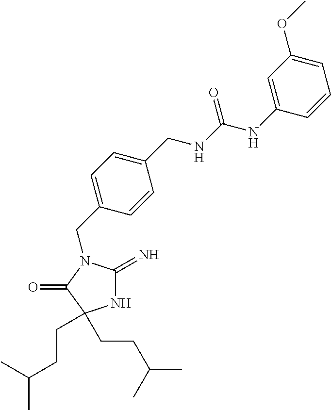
N1C(=N)N(CC2=CC=C(CNC(NC3=CC(OC)=CC=C3)=O)C=C2)C(=O)C1(CCC(C)C)CCC(C)C
